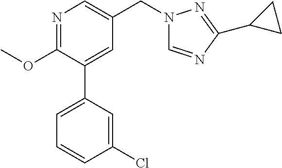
C1(OC)=NC=C(CN2C=NC(C3CC3)=N2)C=C1C1=CC=CC(Cl)=C1
